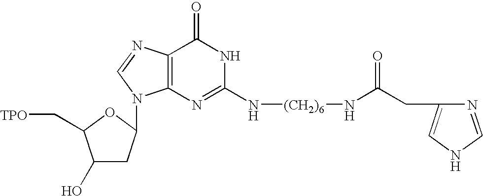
C(CC1=CNC=N1)(=O)N[(CH2)6]NC1=NC2=C(C(=O)N1)N=CN2C1CC(O)C(C[TPO])O1
